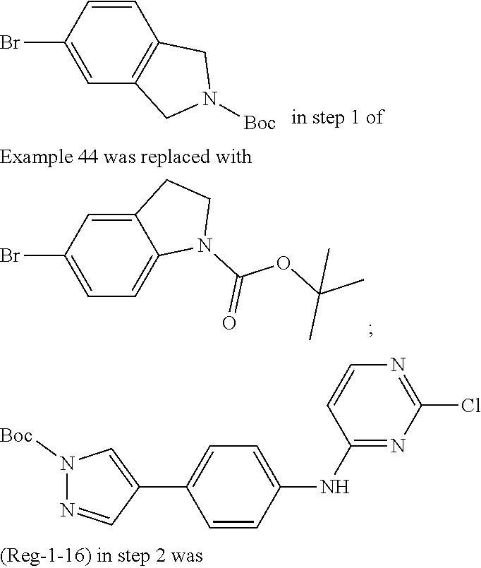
C12=CC(Br)=CC=C1N(C(OC(C)(C)C)=O)CC2.C1=CC(Br)=CC2=C1CN([Boc])C2.C1=CC(NC2=NC(Cl)=NC=C2)=CC=C1C1=CN([Boc])N=C1
